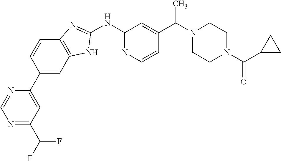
C1=CC(C2=CC(C(F)F)=NC=N2)=CC2=C1N=C(NC1=NC=CC(C(N3CCN(C(C4CC4)=O)CC3)C)=C1)N2
